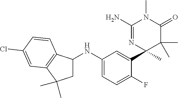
C1=C(NC2CC(C)(C)C3=C2C=CC(Cl)=C3)C=C(C2(C)C(C)(C)C(=O)N(C)C(N)=N2)C(F)=C1
